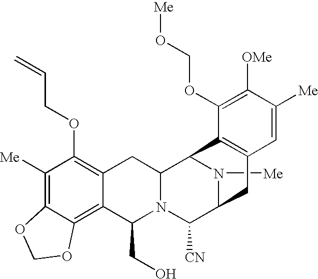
N1([Me])C2C([CN])N3C(CO)C4=C5C(=C([Me])C(OCC=C)=C4CC3C1C1=C(C2)C=C([Me])C([OMe])=C1OCO[Me])OCO5
